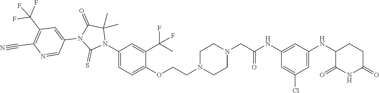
C1=C(Cl)C=C(NC2C(=O)NC(=O)CC2)C=C1NC(CN1CCN(CCOC2=CC=C(N3C(C)(C)C(=O)N(C4=CC(C(F)(F)F)=C(C#N)N=C4)C3=S)C=C2C(C)(F)F)CC1)=O
